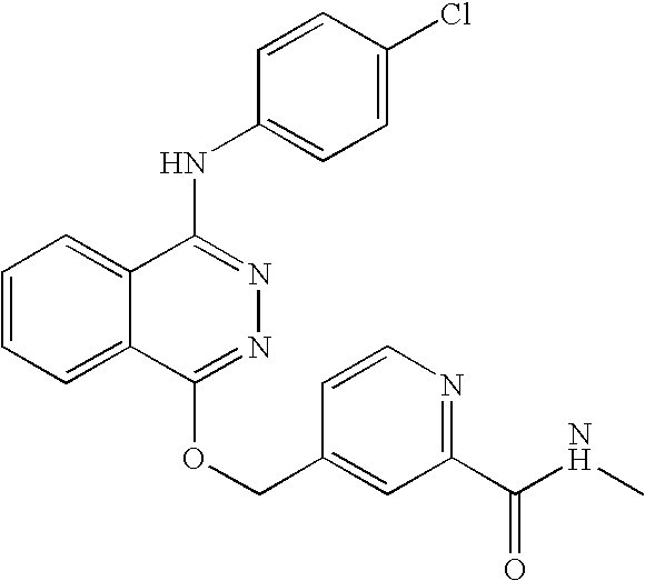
C1=CC=C2C(=C1)C(NC1=CC=C(Cl)C=C1)=NN=C2OCC1=CC(C(NC)=O)=NC=C1
